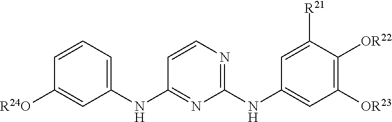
C1=CC([R24O])=CC(NC2=NC(NC3=CC([OR23])=C([OR22])C([R21])=C3)=NC=C2)=C1
